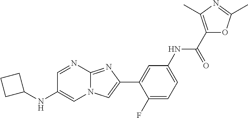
C1=NC2=NC(C3=CC(NC(C4=C(C)N=C(C)O4)=O)=CC=C3F)=CN2C=C1NC1CCC1
